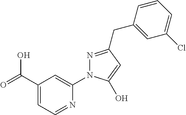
C(C1=CC=NC(N2N=C(CC3=CC(Cl)=CC=C3)C=C2O)=C1)(=O)O
